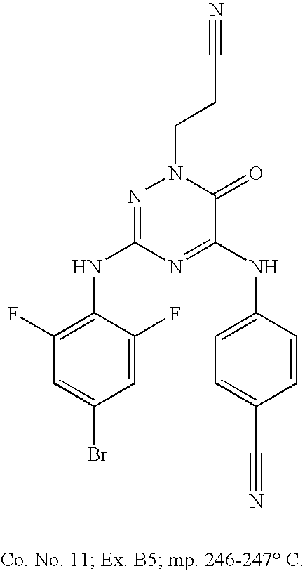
C1=CC(NC2=NC(NC3=C(F)C=C(Br)C=C3F)=NN(CCC#N)C2=O)=CC=C1C#N
